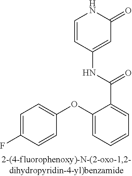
C1=CC(NC(C2=CC=CC=C2OC2=CC=C(F)C=C2)=O)=CC(=O)N1
